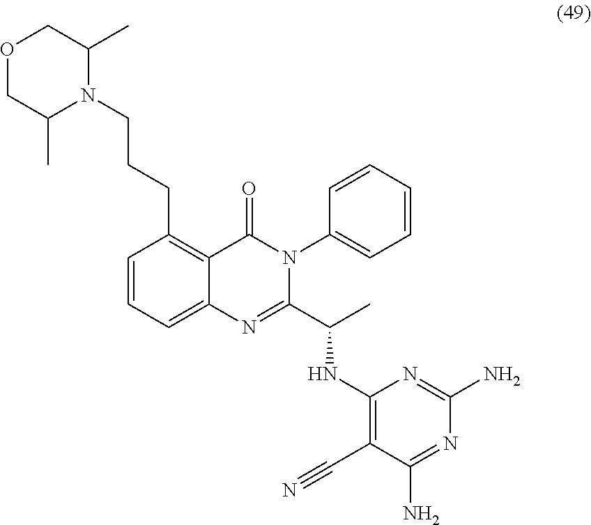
O1CC(C)N(CCCC2=C3C(=CC=C2)N=C(C(C)NC2=C(C#N)C(N)=NC(N)=N2)N(C2=CC=CC=C2)C3=O)C(C)C1
